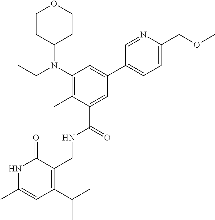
C1(N(CC)C2CCOCC2)=C(C)C(C(=O)NCC2=C(C(C)C)C=C(C)NC2=O)=CC(C2=CC=C(COC)N=C2)=C1
